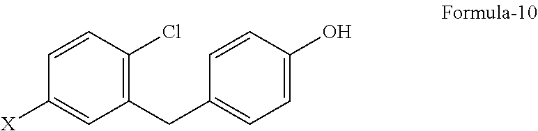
[X]C1=CC(CC2=CC=C(O)C=C2)=C(Cl)C=C1
